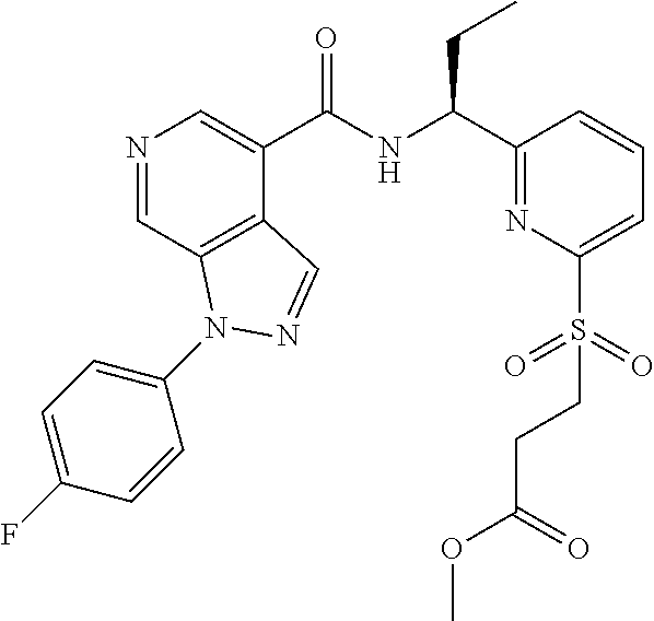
N1=CC2=C(C(C(NC(C3=NC(S(=O)(=O)CCC(OC)=O)=CC=C3)CC)=O)=C1)C=NN2C1=CC=C(F)C=C1
